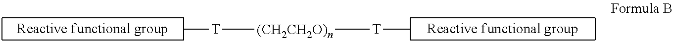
C[T][(CH2CH2O)n][T]C
